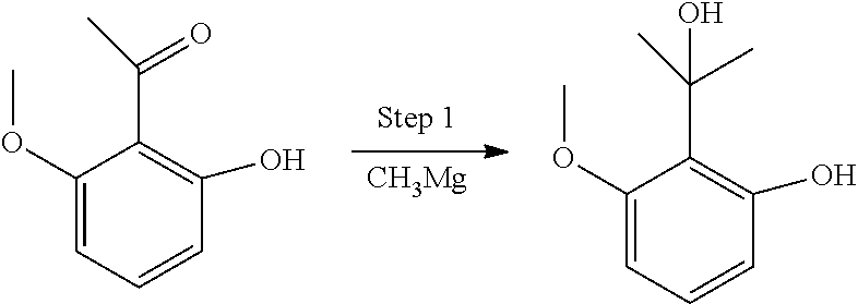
[CH3Mg].C1(OC)=CC=CC(O)=C1C(C)(O)C.C1(OC)=CC=CC(O)=C1C(C)=O
